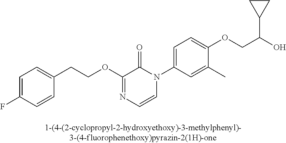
C1=C(F)C=CC(CCOC2=NC=CN(C3=CC=C(OCC(O)C4CC4)C(C)=C3)C2=O)=C1
